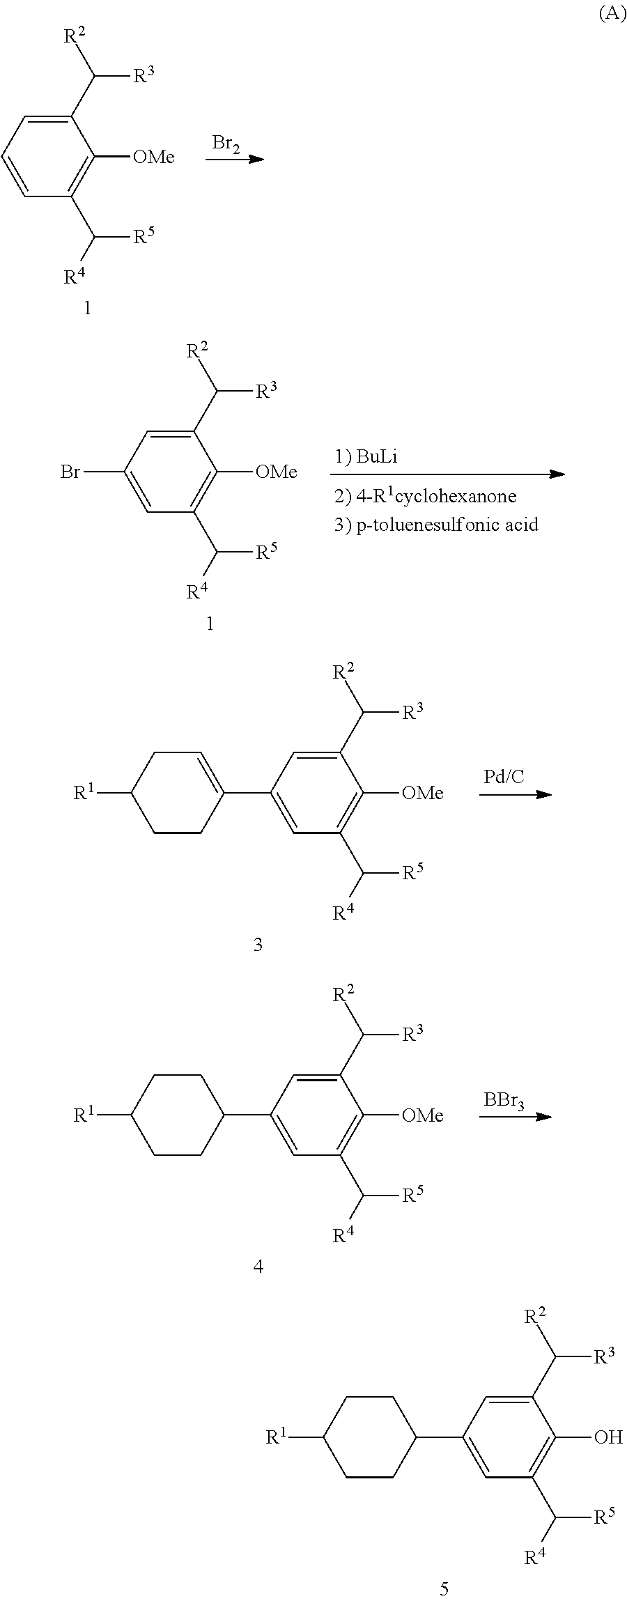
C1(O)=C(C([R4])[R5])C=C(C2CCC([R1])CC2)C=C1C([R2])[R3].C1([OMe])=C(C([R4])[R5])C=CC=C1C([R2])[R3].[Br2].C1([OMe])=C(C([R4])[R5])C=C(Br)C=C1C([R2])[R3].C1([OMe])=C(C([R4])[R5])C=C(C2=CCC([R1])CC2)C=C1C([R2])[R3].C1([OMe])=C(C([R4])[R5])C=C(C2CCC([R1])CC2)C=C1C([R2])[R3].[BBr3]
